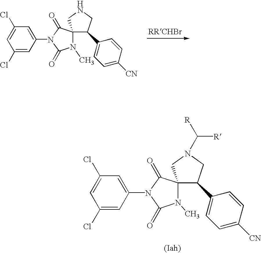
C1(Cl)=CC(N2C(=O)C3(N(C)C2=O)C(C2=CC=C([CN])C=C2)CN(C([R])[R])C3)=CC(Cl)=C1.C1(Cl)=CC(N2C(=O)C3(N(C)C2=O)C(C2=CC=C([CN])C=C2)CNC3)=CC(Cl)=C1
